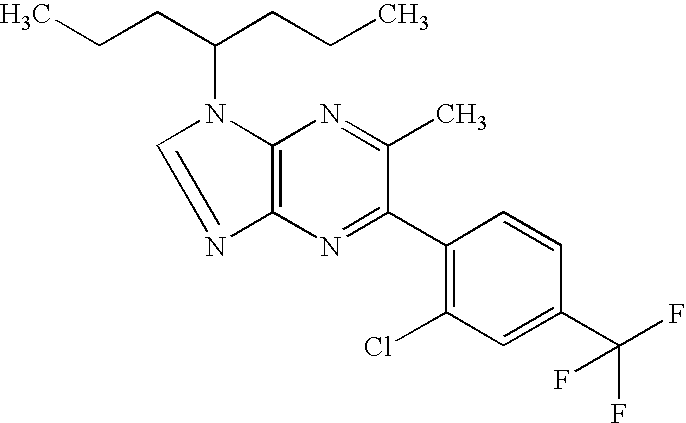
C12=C(N=C(C)C(C3=C(Cl)C=C(C(F)(F)F)C=C3)=N1)N(C(CCC)CCC)C=N2
